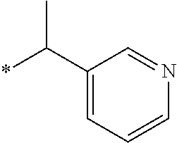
*C(C1=CC=CN=C1)C
